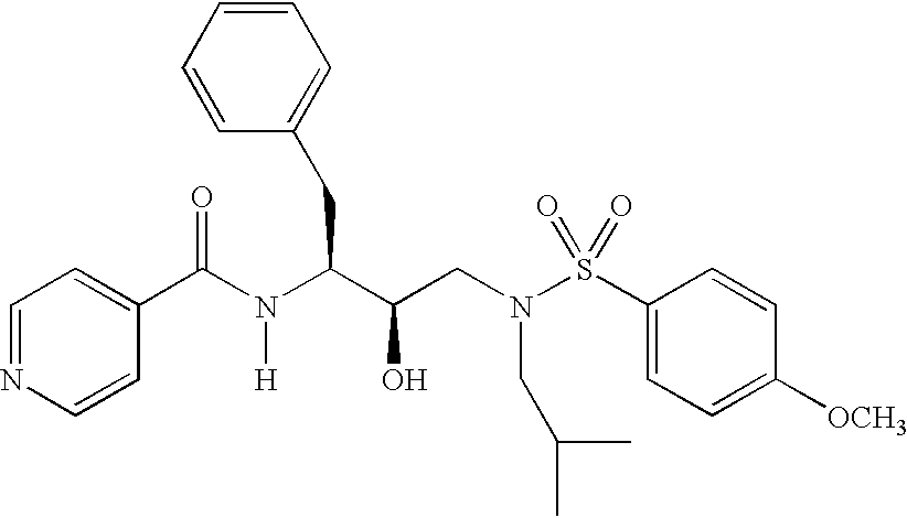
C1=NC=CC(C(N(C(C(CN(S(C2=CC=C([OCH3])C=C2)(=O)=O)CC(C)C)O)CC2=CC=CC=C2)[H])=O)=C1
